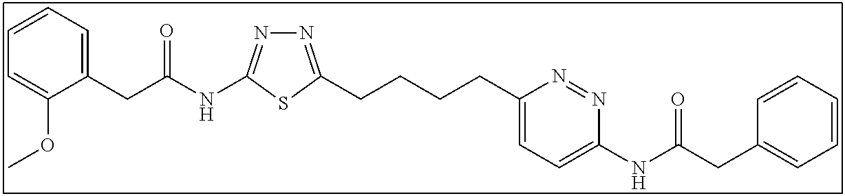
C1=CC=C(CC(NC2=NN=C(CCCCC3=CC=C(NC(CC4=CC=CC=C4)=O)N=N3)S2)=O)C(OC)=C1
